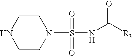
C1NCCN(S(=O)(=O)NC([R3])=O)C1
